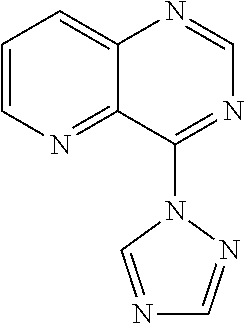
C12=CC=CN=C1C(N1C=NC=N1)=NC=N2
